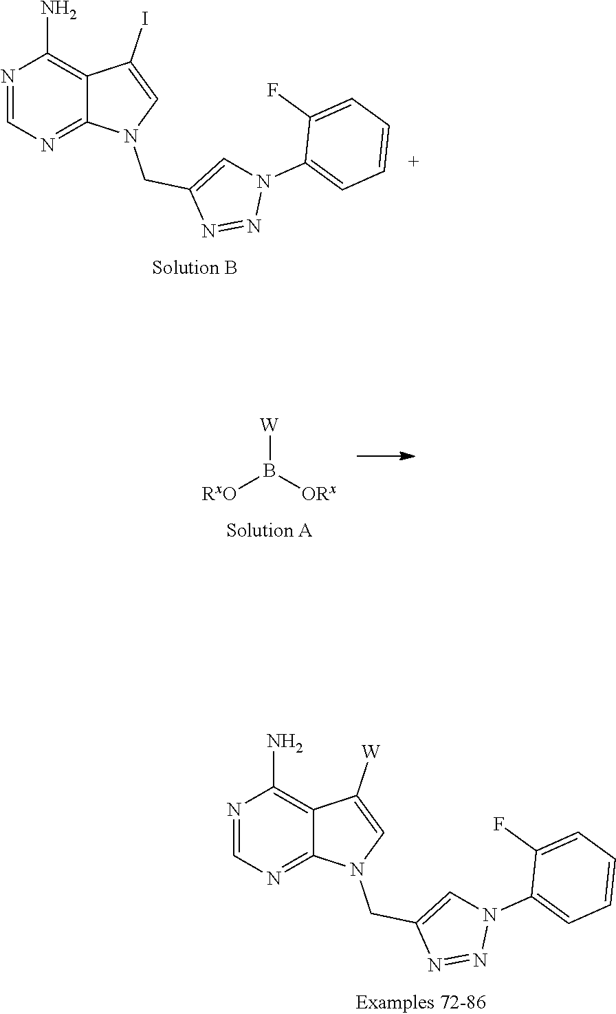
N1=CN=C2C(=C1N)C([W])=CN2CC1=CN(C2=CC=CC=C2F)N=N1.N1=CN=C2C(=C1N)C(I)=CN2CC1=CN(C2=CC=CC=C2F)N=N1.[W]B([ORx])[RxO]
